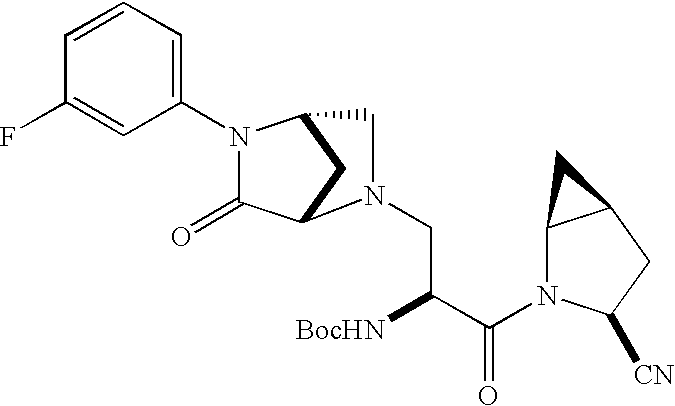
C1(N2C(=O)C3CC2CN3CC([BocHN])C(=O)N2C3C(CC2[CN])C3)=CC=CC(F)=C1
